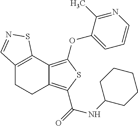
C12=C(C3=C(OC4=CC=CN=C4C)SC(C(=O)NC4CCCCC4)=C3CC1)SN=C2
